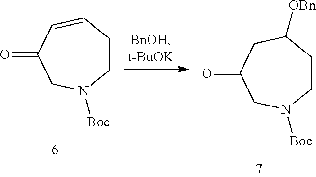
C1CC=CC(=O)CN1[Boc].C1CC([OBn])CC(=O)CN1[Boc]
